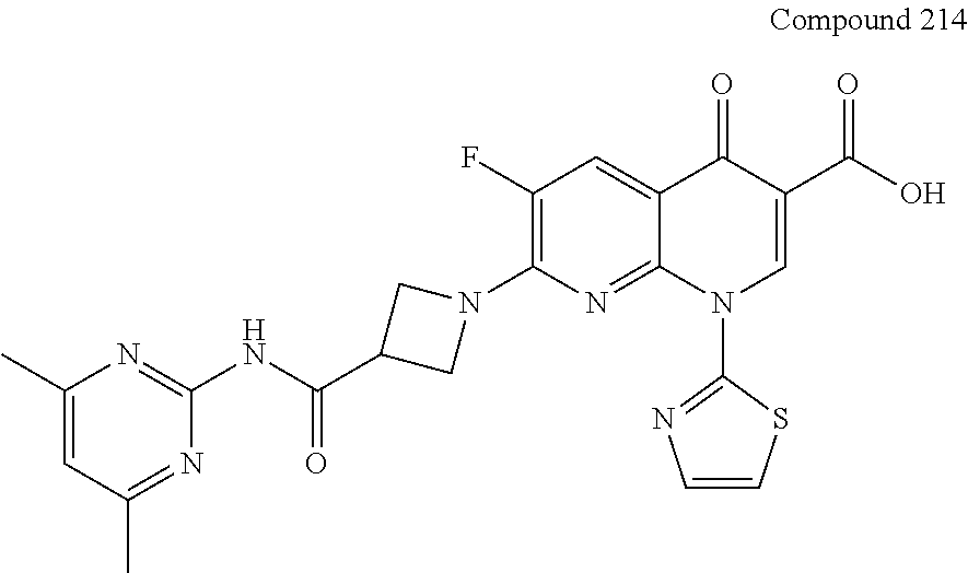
C1(NC(=O)C2CN(C3=C(F)C=C4C(=N3)N(C3=NC=CS3)C=C(C(O)=O)C4=O)C2)=NC(C)=CC(C)=N1
